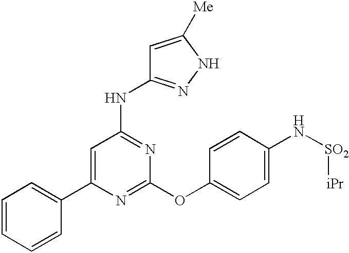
C1=CC=CC(C2=CC(NC3=NNC([Me])=C3)=NC(OC3=CC=C(N[SO2][iPr])C=C3)=N2)=C1
